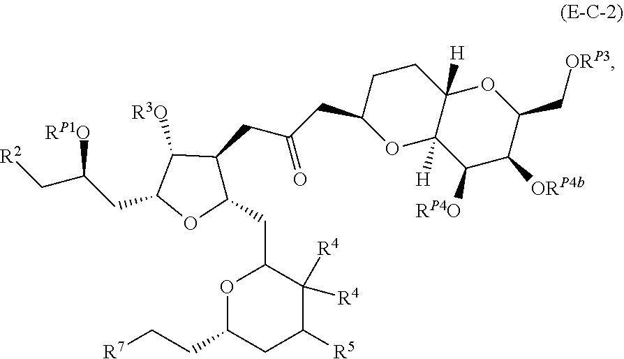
[R2]CC(CC1OC(CC2C([R4])([R4])C([R5])CC(CC[R7])O2)C(CC(CC2OC3([H])C([H])(CC2)OC(C[ORP3])C([ORP4b])C3[RP4O])=O)C1[R3O])[RP1O]
